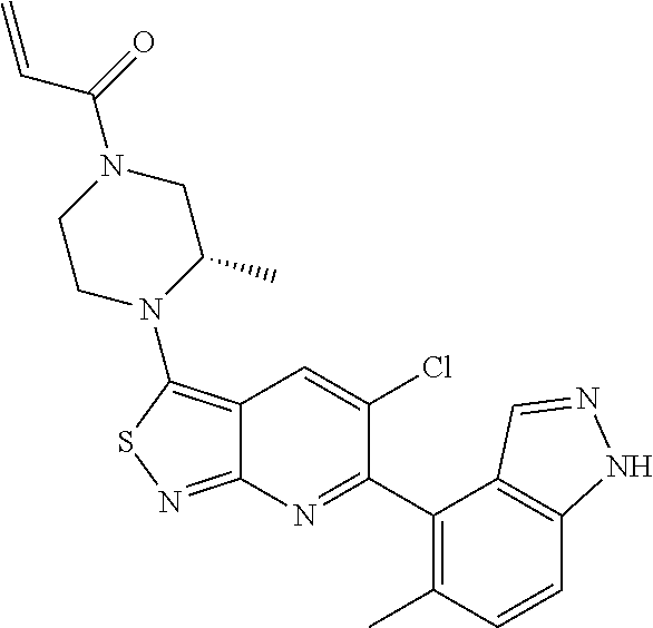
C12=C(N3C(C)CN(C(=O)C=C)CC3)SN=C1N=C(C1=C(C)C=CC3=C1C=NN3)C(Cl)=C2
